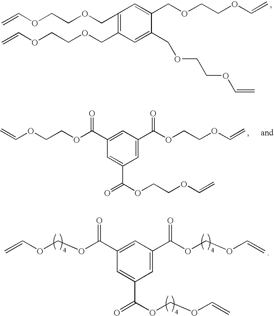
C1(COCCOC=C)=C(COCCOC=C)C=C(COCCOC=C)C(COCCOC=C)=C1.C1=C(C(OCCOC=C)=O)C=C(C(OCCOC=C)=O)C=C1C(=O)OCCOC=C.C1=C(C(OCOC=C)=O)C=C(C(OCOC=C)=O)C=C1C(=O)OCOC=C
